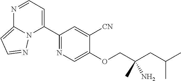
N1=CC=C(C2=NC=C(OCC(CC(C)C)(C)N)C([CN])=C2)N2C1=CC=N2
